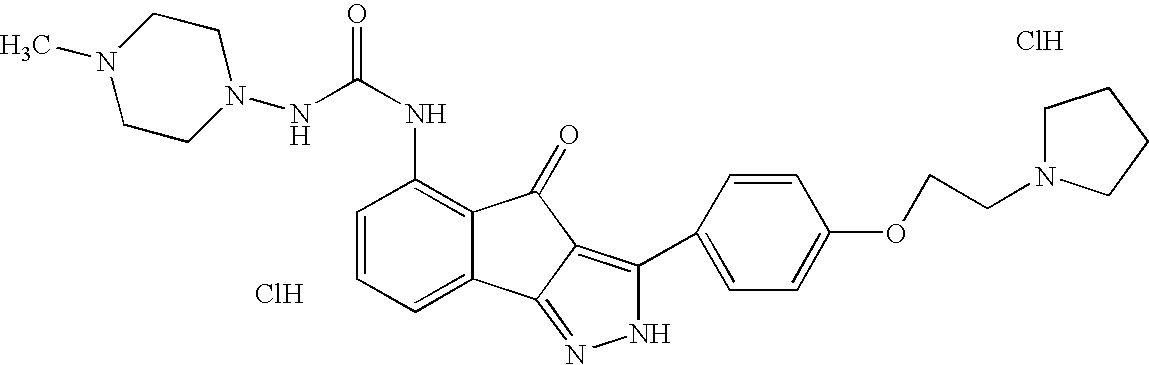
C1=CC=C2C(=C1NC(=O)NN1CCN(C)CC1)C(=O)C1=C(C3=CC=C(OCCN4CCCC4)C=C3)NN=C21.Cl.Cl
